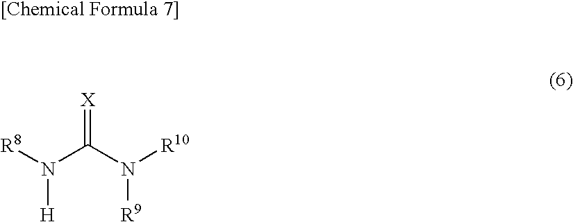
[R8]N(C(N([R10])[R9])=[X])[H]
